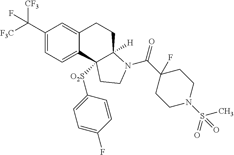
C(C1=CC=C2C(=C1)CCC1([H])C2([O2S]C2=CC=C(F)C=C2)CCN1C(=O)C1(F)CCN(S(C)(=O)=O)CC1)([F3C])([CF3])F
